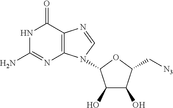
C12=C(C(=O)NC(N)=N1)N=CN2C1C(O)C(O)C(C[N3])O1
